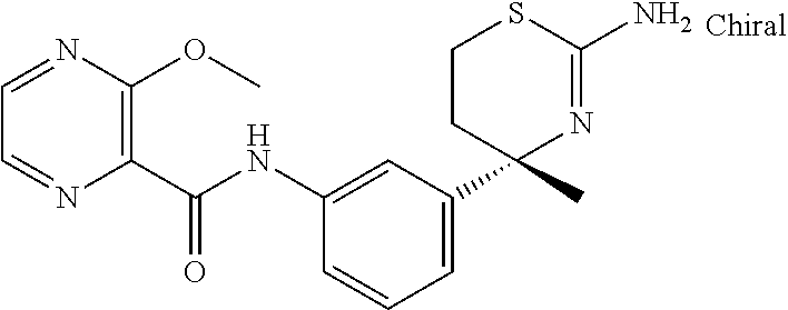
C1(NC(C2=C(OC)N=CC=N2)=O)=CC(C2(C)N=C(N)SCC2)=CC=C1
